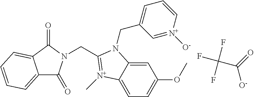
C1=C2C(=CC=C1OC)[N+](C)=C(CN1C(=O)C3=CC=CC=C3C1=O)N2CC1=CC=C[N+]([O-])=C1.C([O-])(=O)C(F)(F)F
